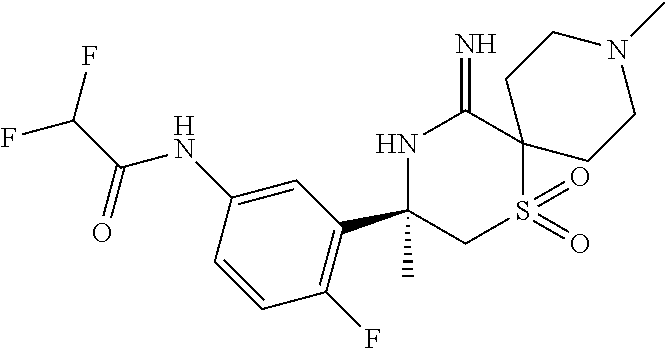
FC(F)C(=O)NC1=CC(C2(C)NC(=N)C3(S(=O)(=O)C2)CCN(C)CC3)=C(F)C=C1
